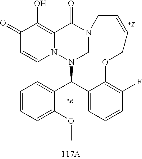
C1(=O)C=CN2C(=C1O)C(=O)N1CN2C(C2=CC=CC=C2OC)C2=CC=CC(F)=C2OCC=CC1
